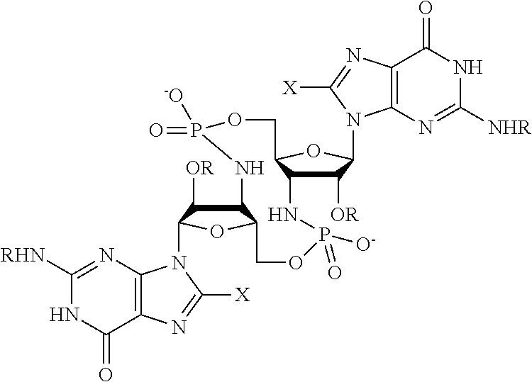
C1([RHN])=NC2=C(C(=O)N1)N=C([X])N2C1C([OR])C2C(O1)COP(=O)([O-])NC1C([OR])C(N3C4=C(N=C3[X])C(=O)NC([NHR])=N4)OC1COP(=O)([O-])N2
